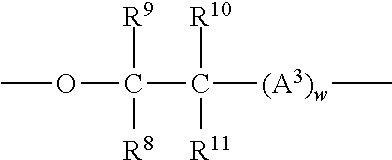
COC(C([(A3)w]C)([R10])[R11])([R9])[R8]
